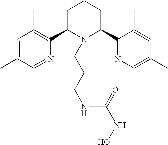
C1=C(C)C=NC(C2N(CCCNC(NO)=O)C(C3=NC=C(C)C=C3C)CCC2)=C1C
